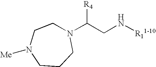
N1(C(CN[R11-10])[R4])CCN([Me])CCC1
